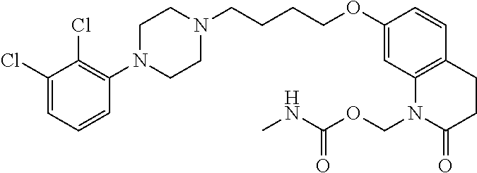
C1(Cl)=CC=CC(N2CCN(CCCCOC3=CC4=C(C=C3)CCC(=O)N4COC(NC)=O)CC2)=C1Cl
